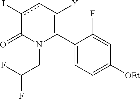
C1(C2=C([Y])cc(I)C(=O)N2CC(F)F)=CC=C([OEt])C=C1F
